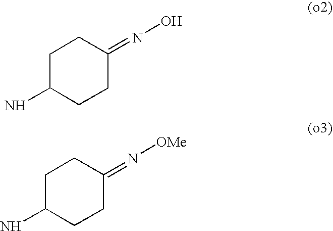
C1C(N)CCC(=NO)C1.C1C(N)CCC(=N[OMe])C1
